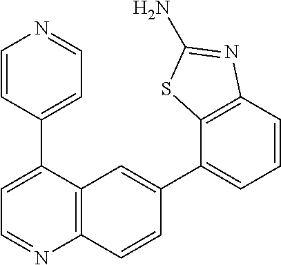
C1=CC(C2=CC=NC3=C2C=C(C2=CC=CC4=C2SC(N)=N4)C=C3)=CC=N1
